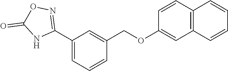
C1(C2=NOC(=O)N2)=CC=CC(COC2=CC3=C(C=C2)C=CC=C3)=C1
